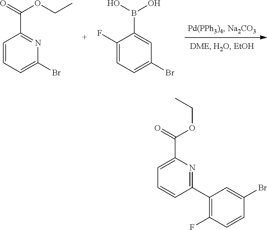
C1=CC=C(Br)N=C1C(=O)OCC.C1(F)=CC=C(Br)C=C1B(O)O.C1(C2=NC(C(=O)OCC)=CC=C2)=C(F)C=CC(Br)=C1
